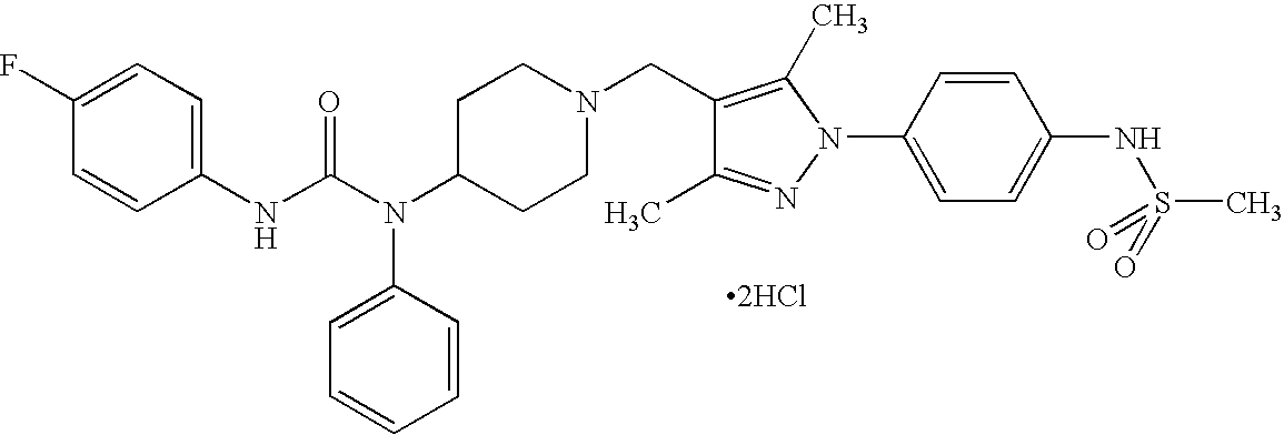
C1(NC(N(C2CCN(CC3=C(C)N(C4=CC=C(NS(C)(=O)=O)C=C4)N=C3C)CC2)C2=CC=CC=C2)=O)=CC=C(F)C=C1.[2HCl]
